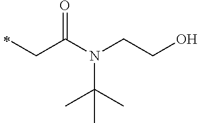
N(C(CC)=O)(CCO)C(C)(C)C
